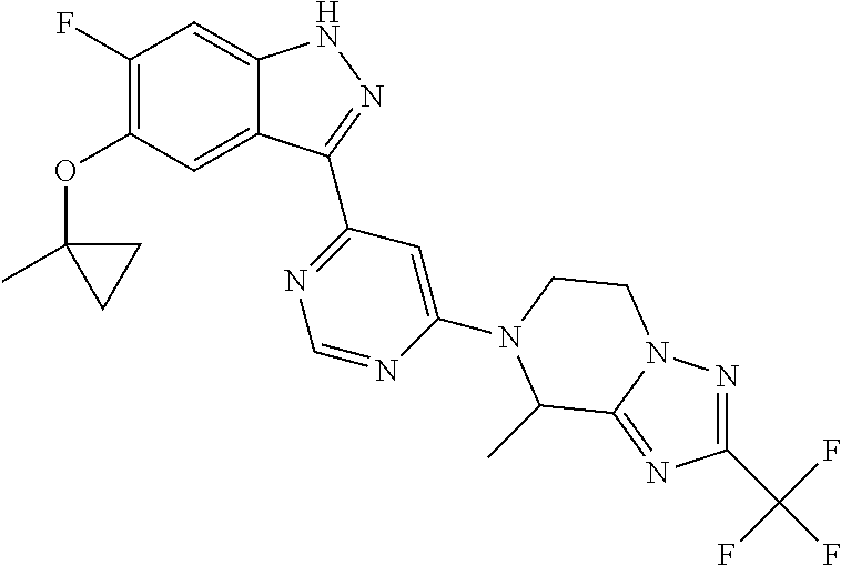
O(C1=C(F)C=C2C(=C1)C(C1=NC=NC(N3CCN4N=C(C(F)(F)F)N=C4C3C)=C1)=NN2)C1(C)CC1
